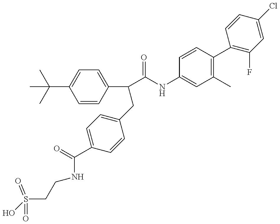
OS(CCNC(C1=CC=C(CC(C2=CC=C(C(C)(C)C)C=C2)C(=O)NC2=CC(C)=C(C3=C(F)C=C(Cl)C=C3)C=C2)C=C1)=O)(=O)=O
